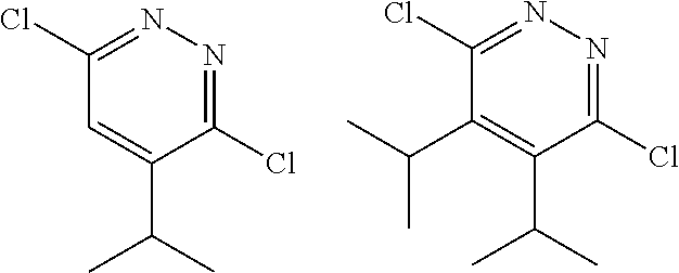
C1(Cl)=NN=C(Cl)C=C1C(C)C.C1(Cl)=NN=C(Cl)C(C(C)C)=C1C(C)C
